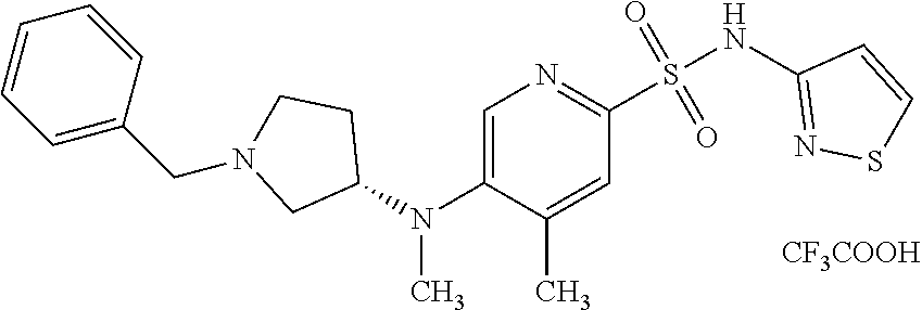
C1=C(N(C2CCN(CC3=CC=CC=C3)C2)C)C(C)=CC(S(NC2=NSC=C2)(=O)=O)=N1.[CF3COOH]
